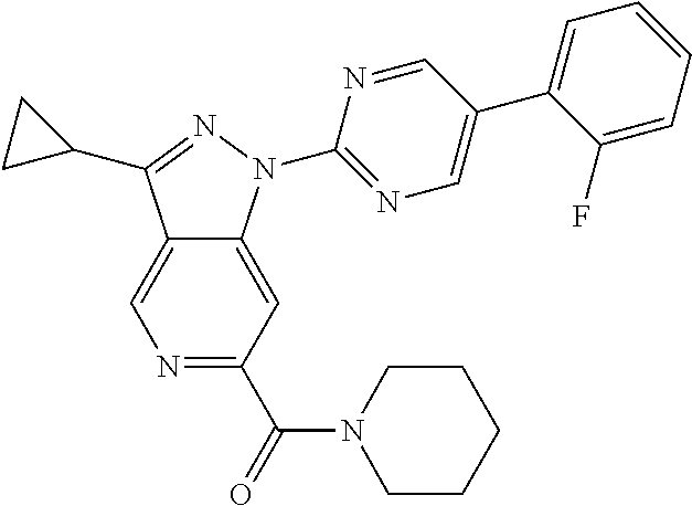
N1=C(C(=O)N2CCCCC2)C=C2C(=C1)C(C1CC1)=NN2C1=NC=C(C2=CC=CC=C2F)C=N1
